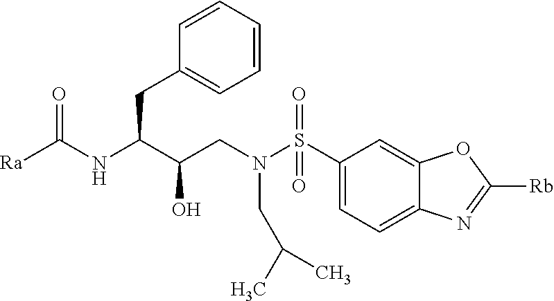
[Ra]C(NC(C(CN(S(C1=CC=C2C(=C1)OC([Rb])=N2)(=O)=O)CC(C)C)O)CC1=CC=CC=C1)=O
